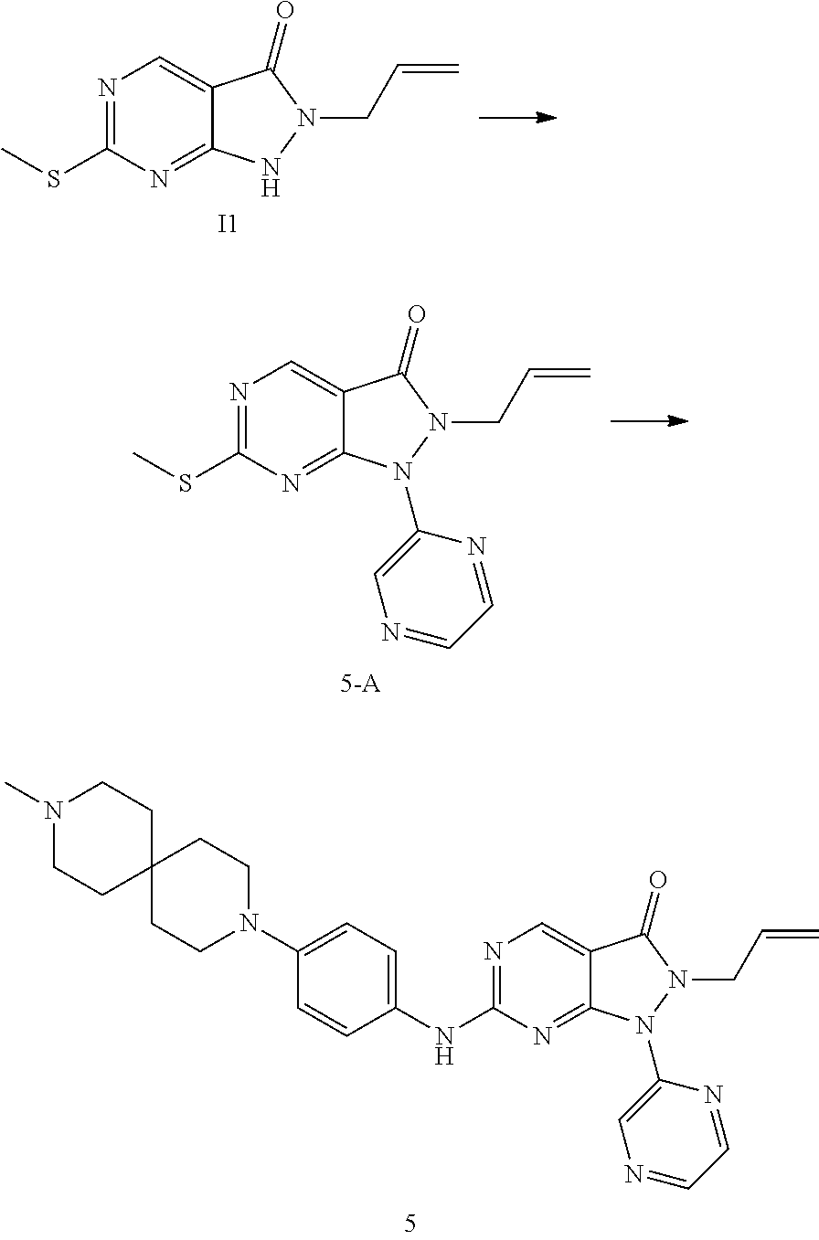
CSC1=NC=C2C(=N1)NN(CC=C)C2=O.[I1].CSC1=NC=C2C(=N1)N(C1=CN=CC=N1)N(CC=C)C2=O.C12(CCN(C)CC1)CCN(C1=CC=C(NC3=NC=C4C(=N3)N(C3=CN=CC=N3)N(CC=C)C4=O)C=C1)CC2
